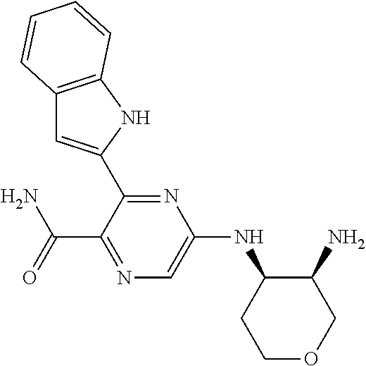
C1(C2=CC3=C(N2)C=CC=C3)=NC(NC2CCOCC2N)=CN=C1C(=O)N
